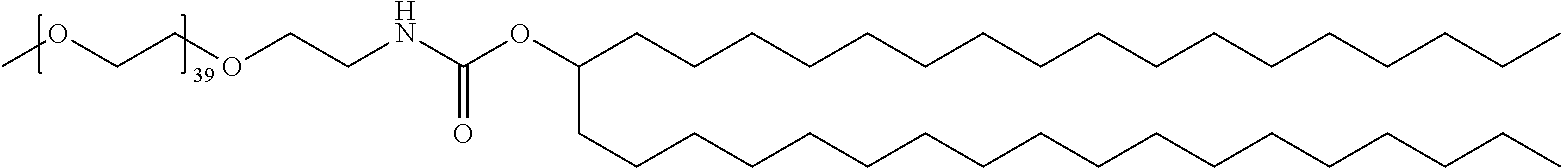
O(C(NCCOCCOC)=O)C(CCCCCCCCCCCCCCCCCC)CCCCCCCCCCCCCCCCC
